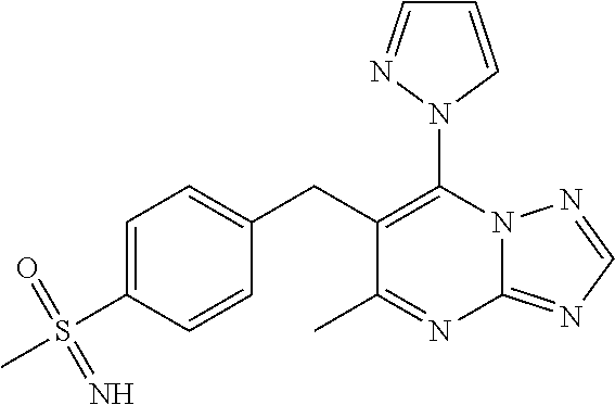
N12C(=NC=N1)N=C(C)C(CC1=CC=C(S(C)(=O)=N)C=C1)=C2N1C=CC=N1
